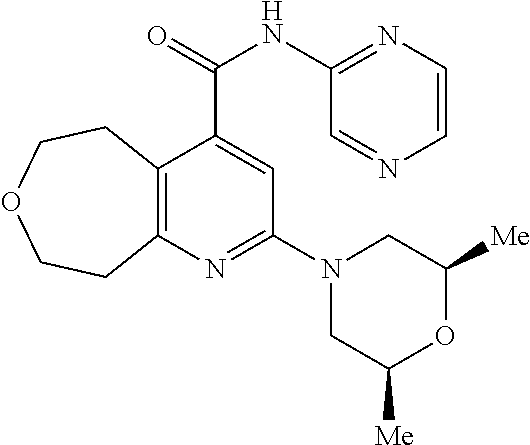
C12=C(N=C(N3CC([Me])OC([Me])C3)C=C1C(NC1=NC=CN=C1)=O)CCOCC2
